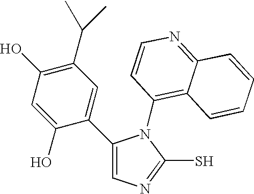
C1(C2=CC(C(C)C)=C(O)C=C2O)=CN=C(S)N1C1=C2C(=NC=C1)C=CC=C2
